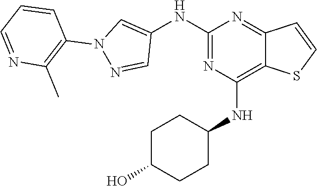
C1(NC2=CN(C3=C(C)N=CC=C3)N=C2)=NC(NC2CCC(O)CC2)=C2C(=N1)C=CS2
